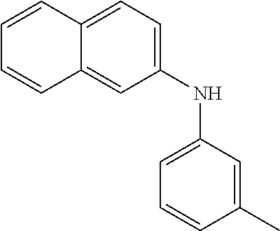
C12=CC(NC3=CC=CC(C)=C3)=CC=C1C=CC=C2
